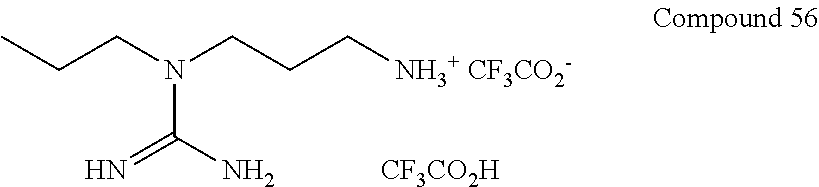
NC(=N)N(CCC[NH3+ CF3CO2-])CCC.[CF3CO2H]
